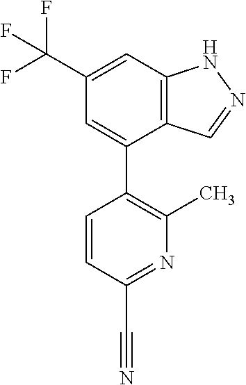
C12=C(C=C(C(F)(F)F)C=C1C1=C(C)N=C(C#N)C=C1)NN=C2
